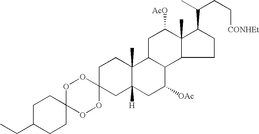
O1C2(OOC3(O1)CC1([H])C(C)(CC3)C3C(C([OAc])C1)C1C(C)(C([AcO])C3)C(C(C)CC[CONHEt])CC1)CCC(CC)CC2
